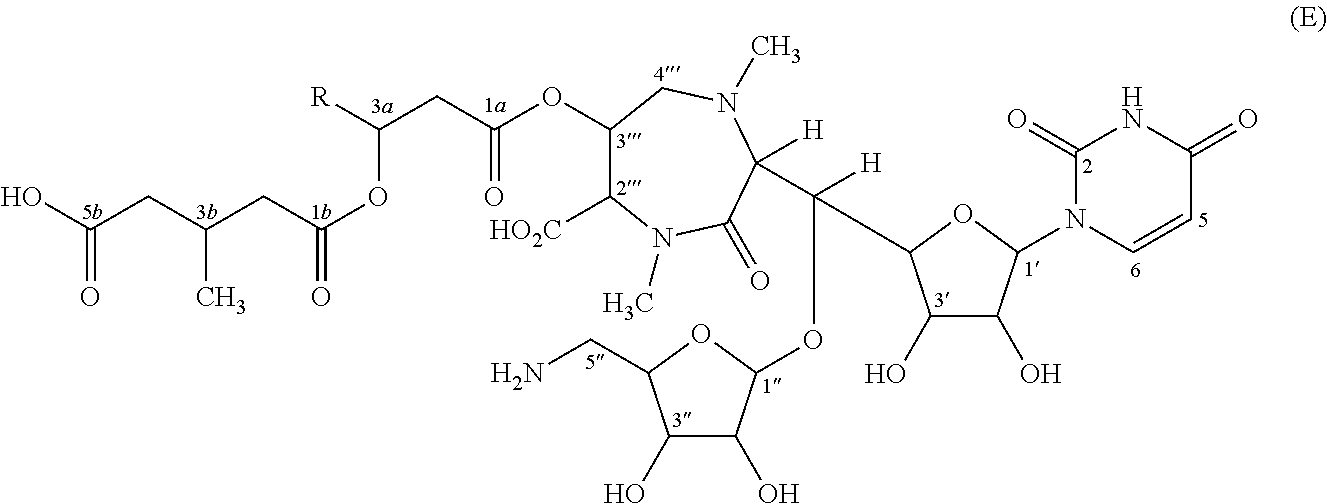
OC(CC(CC(OC(CC(OC1C([HO2C])N(C)C(=O)C([H])(C(OC2C(O)C(O)C(CN)O2)([H])C2C(O)C(O)C(N3C=CC(=O)NC3=O)O2)N(C)C1)=O)[R])=O)C)=O
